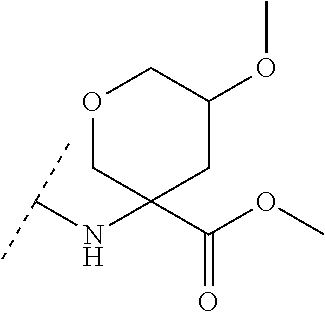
C(NC1(C(OC)=O)CC(OC)COC1)(C)C
